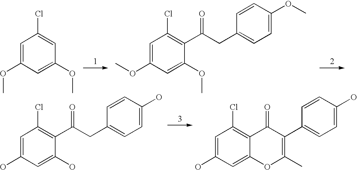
C1=C(OC)C=C(OC)C=C1Cl.C1=C(OC)C=C(OC)C(C(CC2=CC=C(OC)C=C2)=O)=C1Cl.C1=C(O)C=C(O)C(C(CC2=CC=C(O)C=C2)=O)=C1Cl.C1=C(O)C=C2C(=C1Cl)C(=O)C(C1=CC=C(O)C=C1)=C(C)O2
